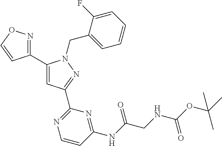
C1(C2=NOC=C2)=CC(C2=NC=CC(NC(CNC(OC(C)(C)C)=O)=O)=N2)=NN1CC1=CC=CC=C1F
